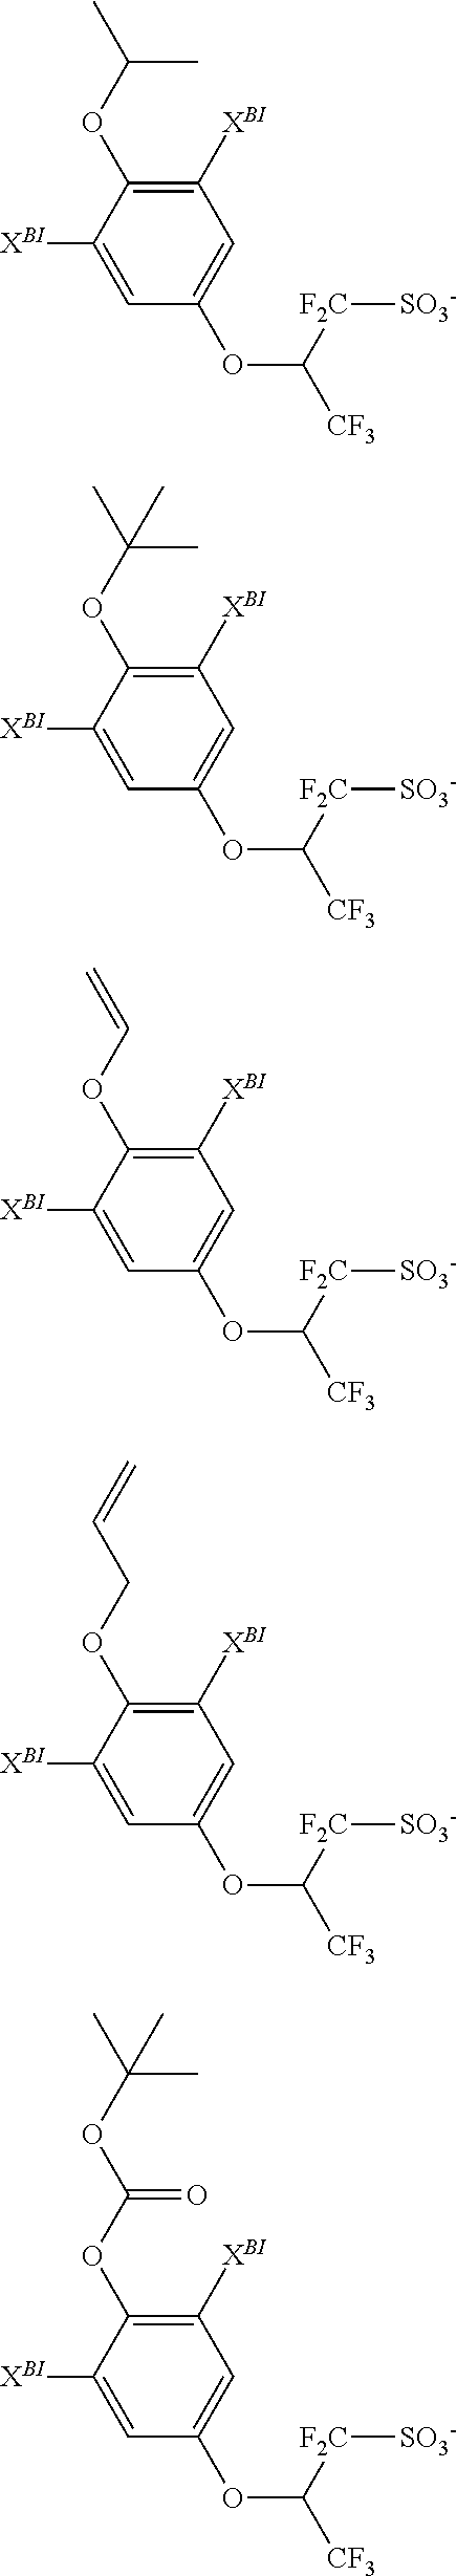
C1([XBI])=C(OC(C)C)C([XBI])=CC(OC([CF3])[F2C][SO3-])=C1.C1([XBI])=C(OC(C)(C)C)C([XBI])=CC(OC([CF3])[F2C][SO3-])=C1.C1([XBI])=C(OC=C)C([XBI])=CC(OC([CF3])[F2C][SO3-])=C1.C1([XBI])=C(OCC=C)C([XBI])=CC(OC([CF3])[F2C][SO3-])=C1.C1([XBI])=C(OC(OC(C)(C)C)=O)C([XBI])=CC(OC([CF3])[F2C][SO3-])=C1
